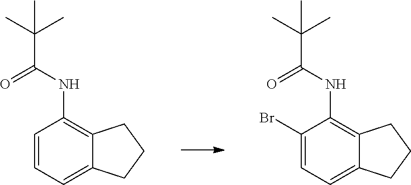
C1=CC=C2C(=C1NC(C(C)(C)C)=O)CCC2.C1(Br)=CC=C2C(=C1NC(C(C)(C)C)=O)CCC2
